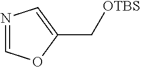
C1=NC=C(C[OTBS])O1
